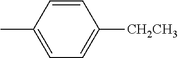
C1=CC(C)=CC=C1[CH2CH3]
